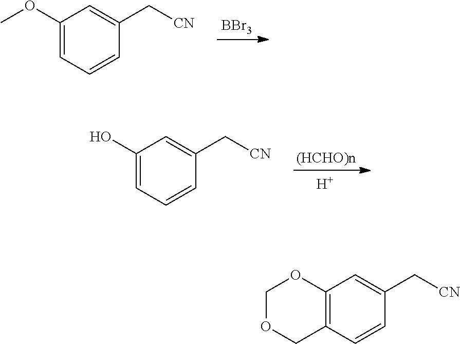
[BBr3].C1(OC)=CC=CC(C[CN])=C1.[(HCHO)n].[H].C1(O)=CC=CC(C[CN])=C1.C12=C(C=CC(C[CN])=C1)COCO2
